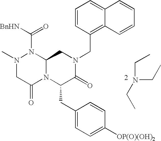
[BnHN]C(=O)N1N(C)CC(=O)N2C1CN(CC1=C3C(=CC=C1)C=CC=C3)C(=O)C2CC1=CC=C([OP(O)(OH)2])C=C1.CCN(CC)CC
